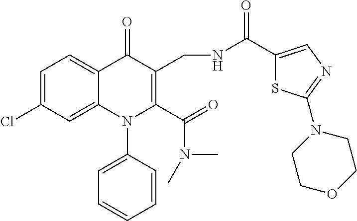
C1=C(Cl)C=C2C(=C1)C(=O)C(CNC(C1=CN=C(N3CCOCC3)S1)=O)=C(C(=O)N(C)C)N2C1=CC=CC=C1
